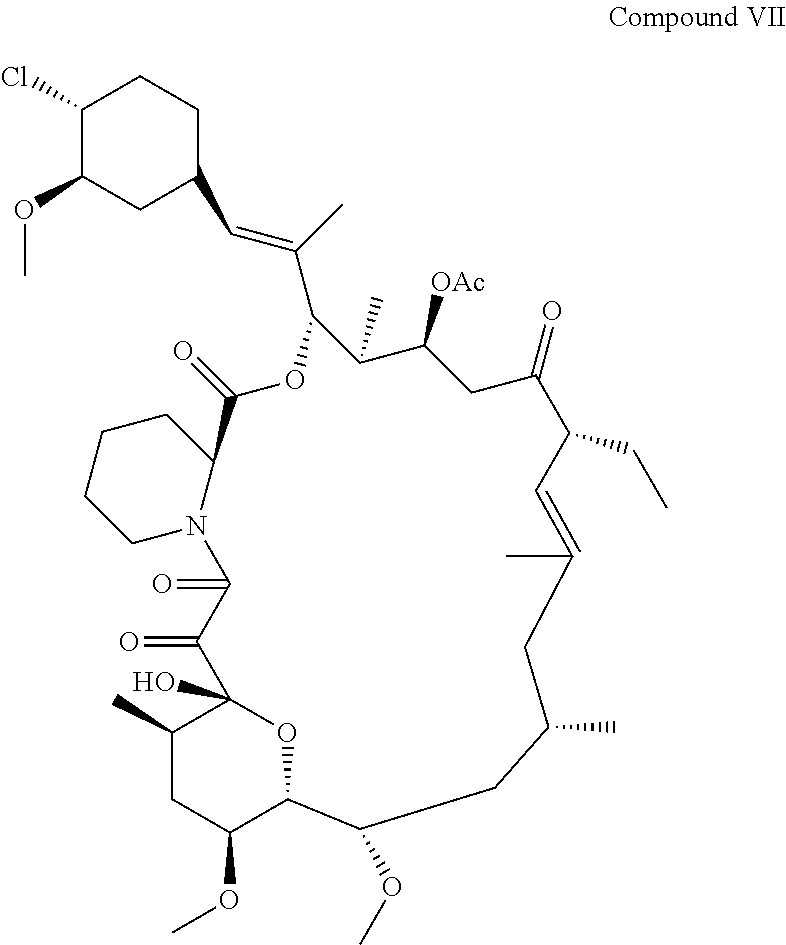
C1(Cl)C(OC)CC(C=C(C)C2OC(=O)C3CCCCN3C(=O)C(=O)C3(O)C(C)CC(OC)C(O3)C(OC)CC(C)CC(C)=CC(CC)C(=O)CC([OAc])C2C)CC1
